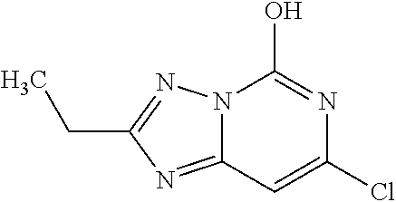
N12C(=NC(CC)=N1)C=C(Cl)N=C2O
